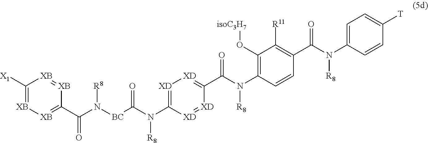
C1([X1])=[XB][XB]=C(C(N([BC]C(N(C2=[XD][XD]=C(C(N(C3=C(O[isoC3H7])C([R11])=C(C(N(C4=CC=C([T])C=C4)[R8])=O)C=C3)[R8])=O)[XD]=[XD]2)[R8])=O)[R8])=O)[XB]=[XB]1
